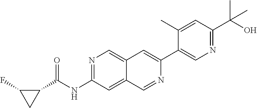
N1=C(NC(C2C(F)C2)=O)C=C2C(=C1)C=C(C1=CN=C(C(C)(O)C)C=C1C)N=C2
